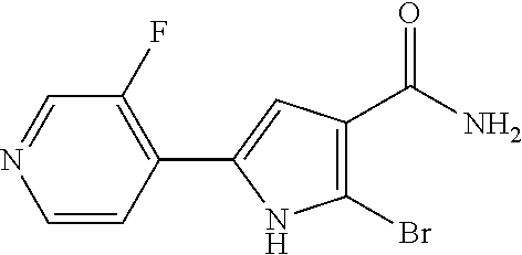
C1=CC(C2=CC(C(=O)N)=C(Br)N2)=C(F)C=N1
